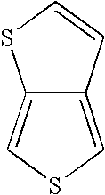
C12=CSC=C1C=CS2
